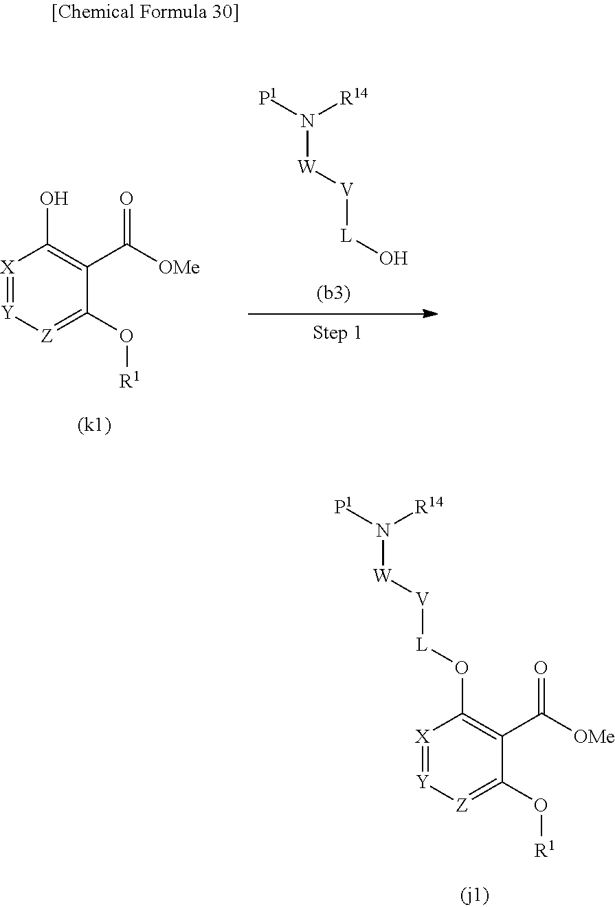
[X]1=[Y][Z]=C(O[R1])C(C([OMe])=O)=C1O.[P1]N([R14])[W][V][L]O.[X]1=[Y][Z]=C(O[R1])C(C([OMe])=O)=C1O[L][V][W]N([P1])[R14]
